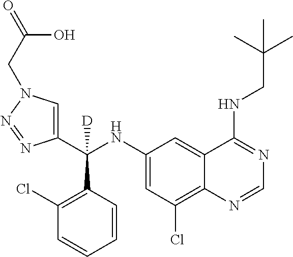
C1(NC(C2=CN(CC(O)=O)N=N2)(C2=C(Cl)C=CC=C2)[D])=CC(Cl)=C2C(=C1)C(NCC(C)(C)C)=NC=N2
